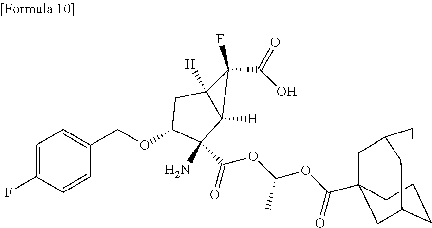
C1(COC2CC3([H])C([H])(C3(F)C(=O)O)C2(N)C(=O)OC(OC(=O)C23CC4CC(CC(C2)C4)C3)C)=CC=C(F)C=C1
